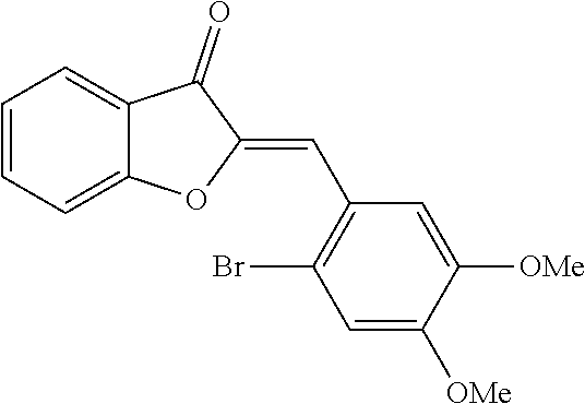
C1=CC=C2C(=C1)C(=O)C(=CC1=C(Br)C=C([OMe])C([OMe])=C1)O2
